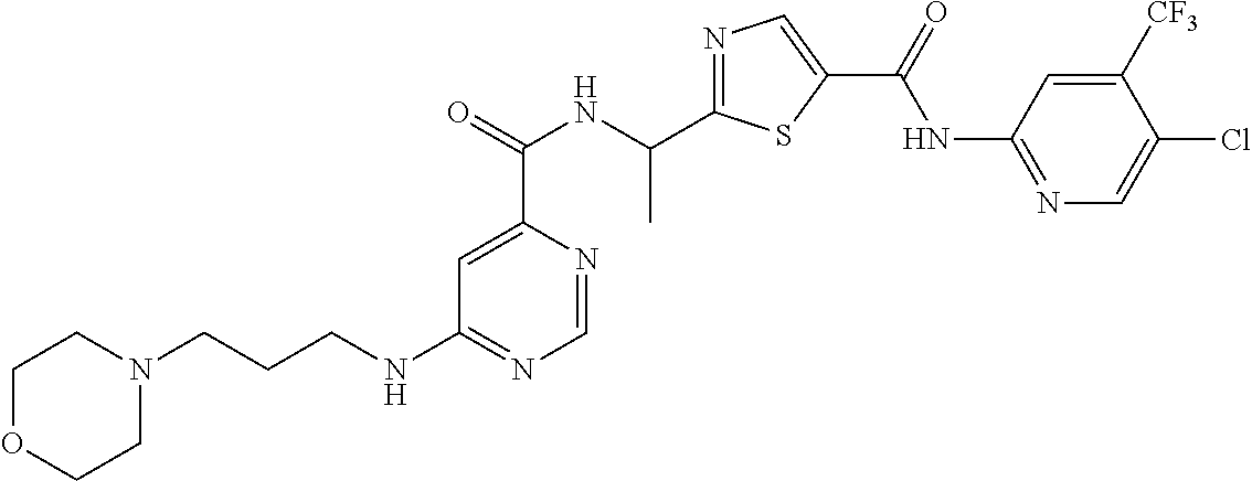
N1=C(C(NC(C2=CC(NCCCN3CCOCC3)=NC=N2)=O)C)SC(C(=O)NC2=NC=C(Cl)C([CF3])=C2)=C1
